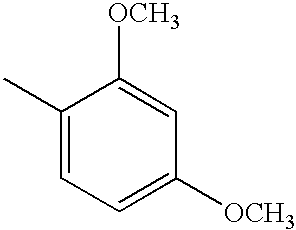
C1(C)=CC=C([OCH3])C=C1[OCH3]
